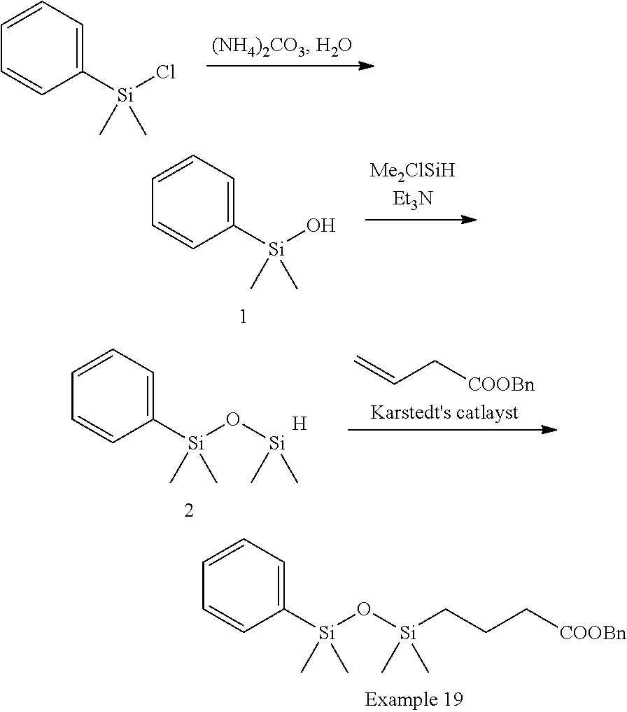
C1([Si](C)(O[Si](C)(C)CCC[COOBn])C)=CC=CC=C1.C1([Si](C)(Cl)C)=CC=CC=C1.C1([Si](C)(O)C)=CC=CC=C1.C1([Si](C)(O[Si](C)C)C)=CC=CC=C1.[H].C=CC[COOBn]
